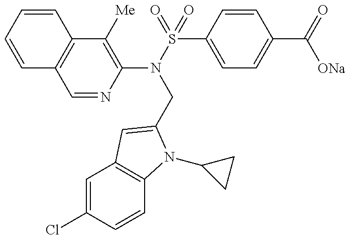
C1=CC=CC2=C1C=NC(N(S(=O)(C1=CC=C(C(=O)[ONa])C=C1)=O)CC1=CC3=C(C=CC(Cl)=C3)N1C1CC1)=C2[Me]
